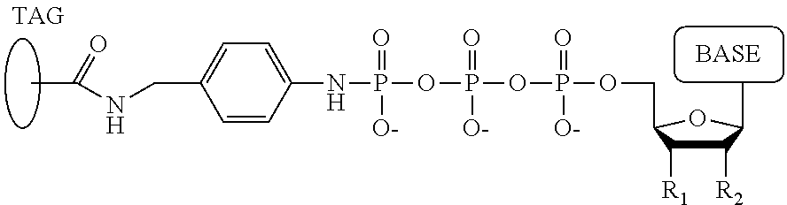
N(P(OP(OP(OCC1C([R1])C([R2])C(C)O1)(=O)[O-])(=O)[O-])(=O)[O-])C1=CC=C(CNC(C)=O)C=C1
